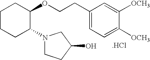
C1CCC(N2CCC(O)C2)C(OCCC2=CC=C([OCH3])C([OCH3])=C2)C1.[.HCl]
